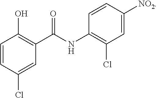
C1=CC(Cl)=CC(C(NC2=C(Cl)C=C([NO2])C=C2)=O)=C1O
